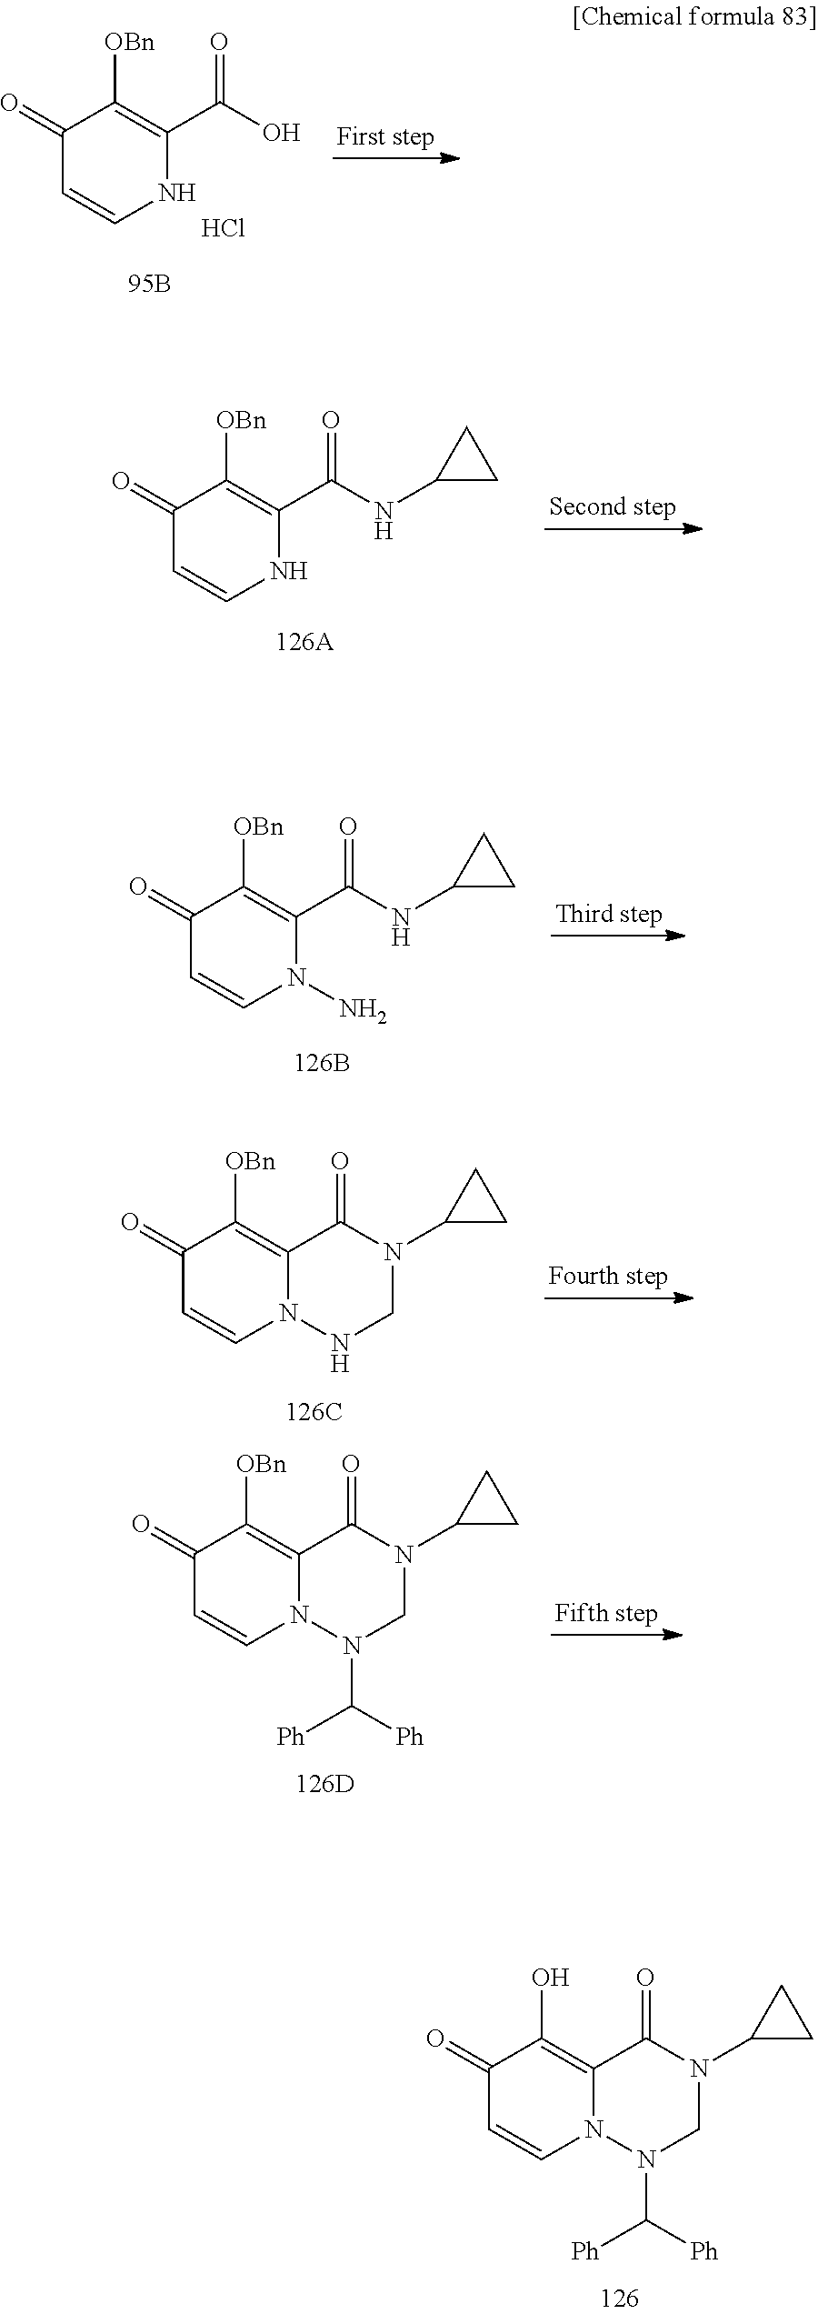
C1(=O)C=CN2C(=C1O)C(=O)N(C1CC1)CN2C([Ph])[Ph].C1(=O)C=CNC(C(O)=O)=C1[OBn].Cl.C1(=O)C=CNC(C(NC2CC2)=O)=C1[OBn].C1(=O)C=CN(N)C(C(NC2CC2)=O)=C1[OBn].C1(=O)C=CN2C(=C1[OBn])C(=O)N(C1CC1)CN2.C1(=O)C=CN2C(=C1[OBn])C(=O)N(C1CC1)CN2C([Ph])[Ph]
